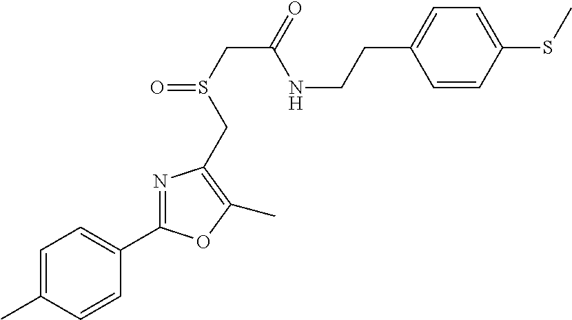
N1=C(C2=CC=C(C)C=C2)OC(C)=C1CS(CC(=O)NCCC1=CC=C(SC)C=C1)=O
